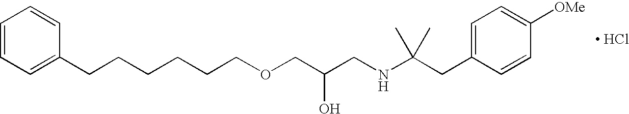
C(C(CNC(CC1=CC=C([OMe])C=C1)(C)C)O)OCCCCCCC1=CC=CC=C1.[ HCl]
